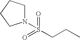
O=S(CCC)(=O)N1CCCC1
